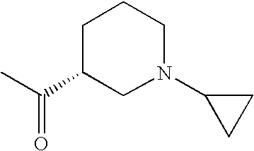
C1C(C(C)=O)CN(C2CC2)CC1
